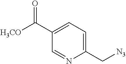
C1(C[N3])=CC=C(C([H3CO])=O)C=N1
